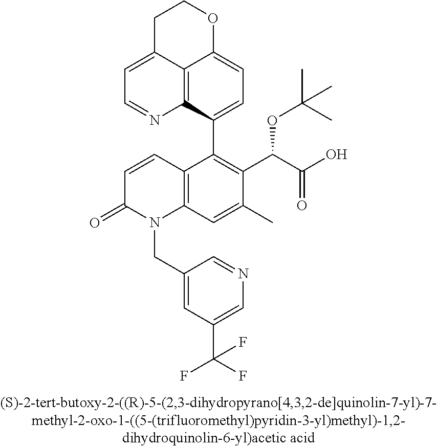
C1C2=CC=NC3=C2C(=CC=C3C2=C(C(C(=O)O)OC(C)(C)C)C(C)=CC3=C2C=CC(=O)N3CC2=CC(C(F)(F)F)=CN=C2)OC1
